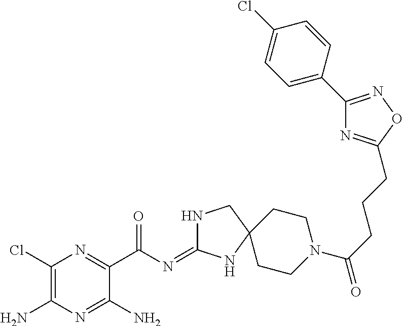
C1(Cl)=C(N)N=C(N)C(C(=O)N=C2NCC3(N2)CCN(C(=O)CCCC2=NC(C4=CC=C(Cl)C=C4)=NO2)CC3)=N1
